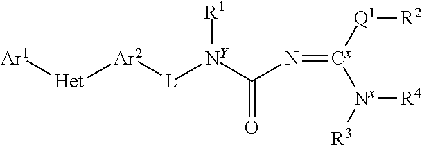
[Ar1][Het][Ar2][L][NY](C(N=[Cx]([Q1][R2])[Nx]([R3])[R4])=O)[R1]
